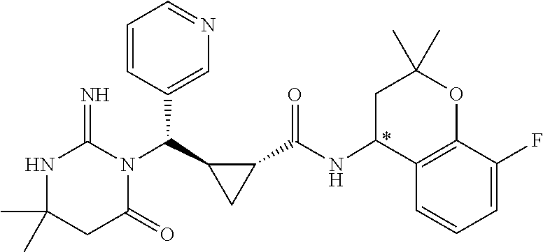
CC1(C)NC(=N)N(C(C2CC2C(NC2C3=C(OC(C)(C)C2)C(F)=CC=C3)=O)C2=CN=CC=C2)C(=O)C1
